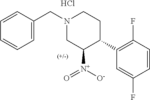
C1=C(CN2CC([N+]([O-])=O)C(C3=C(F)C=CC(F)=C3)CC2)C=CC=C1.Cl
